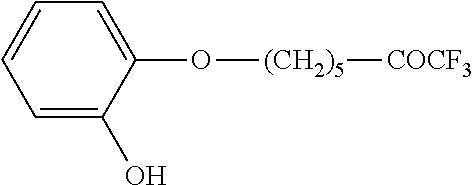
C1=C(O)C(O[(CH2)5][COCF3])=CC=C1
